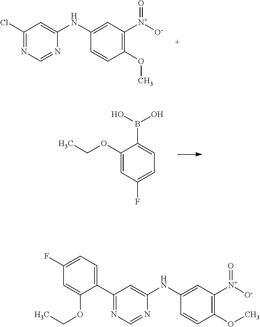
C1(Cl)=NC=NC(NC2=CC([N+]([O-])=O)=C(OC)C=C2)=C1.C1(OCC)=CC(F)=CC=C1B(O)O.C1(C2=CC=C(F)C=C2OCC)=NC=NC(NC2=CC([N+]([O-])=O)=C(OC)C=C2)=C1
